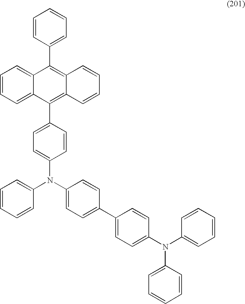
C1=CC=CC(N(C2=CC=C(C3=CC=C(N(C4=CC=CC=C4)C4=CC=CC=C4)C=C3)C=C2)C2=CC=C(C3=C4C(=C(C5=CC=CC=C5)C5=CC=CC=C35)C=CC=C4)C=C2)=C1
